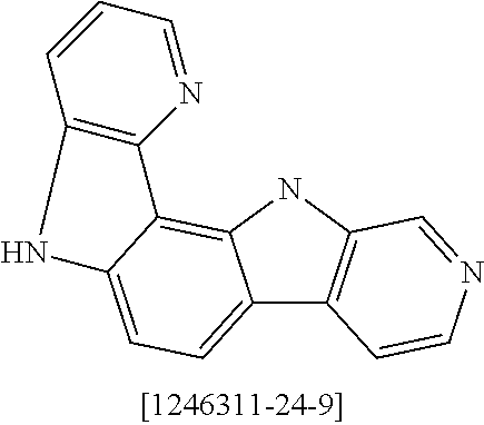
C12=CC=C3C(=C1NC1=C2C=CN=C1)C1=C(C=CC=N1)N3
